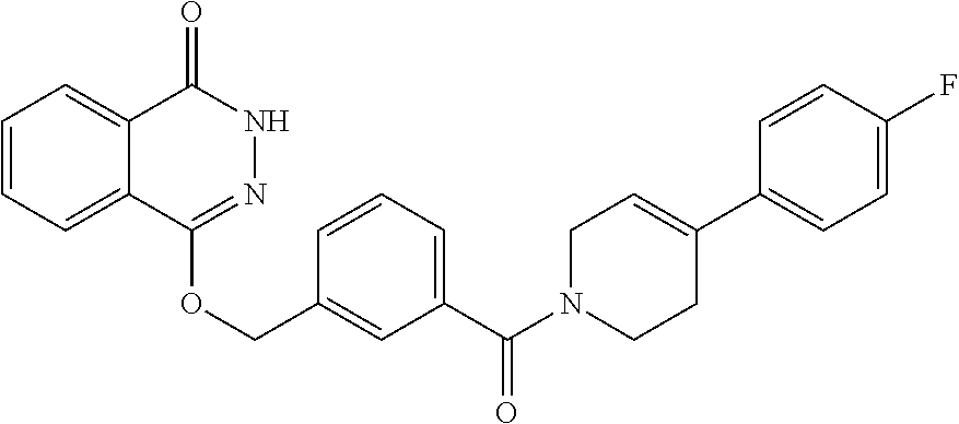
C1=CC=C2C(=C1)C(=O)NN=C2OCC1=CC(C(N2CC=C(C3=CC=C(F)C=C3)CC2)=O)=CC=C1
